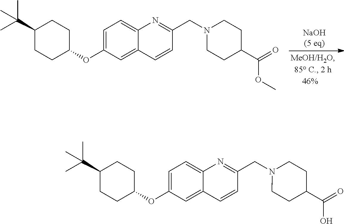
C1(C(C)(C)C)CCC(OC2=CC=C3C(=C2)C=CC(CN2CCC(C(=O)OC)CC2)=N3)CC1.C1(C(C)(C)C)CCC(OC2=CC=C3C(=C2)C=CC(CN2CCC(C(=O)O)CC2)=N3)CC1
